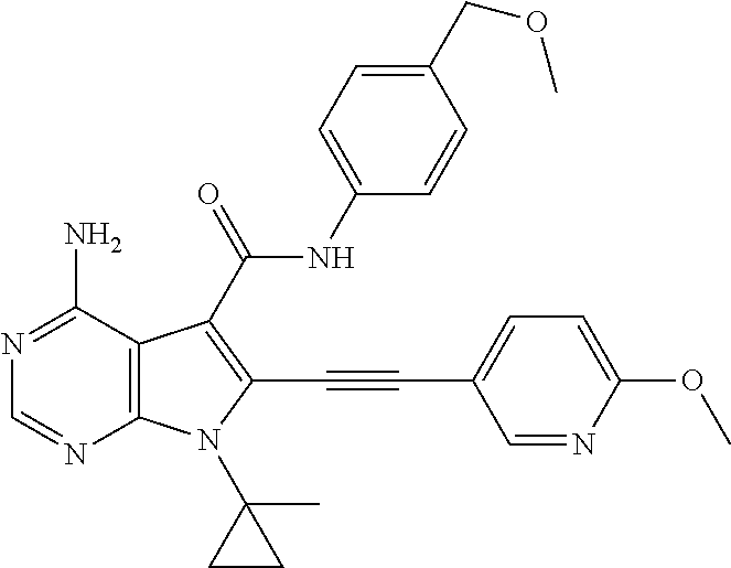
C12=C(C(N)=NC=N1)C(C(=O)NC1=CC=C(COC)C=C1)=C(C#CC1=CC=C(OC)N=C1)N2C1(C)CC1
